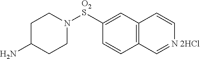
C12=C(C=C([O2S]N3CCC(N)CC3)C=C1)C=C[N 2HCl]=C2
